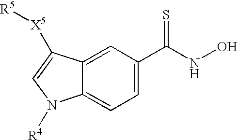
C12=CC=C(C(=S)NO)C=C1C([X5][R5])=CN2[R4]
